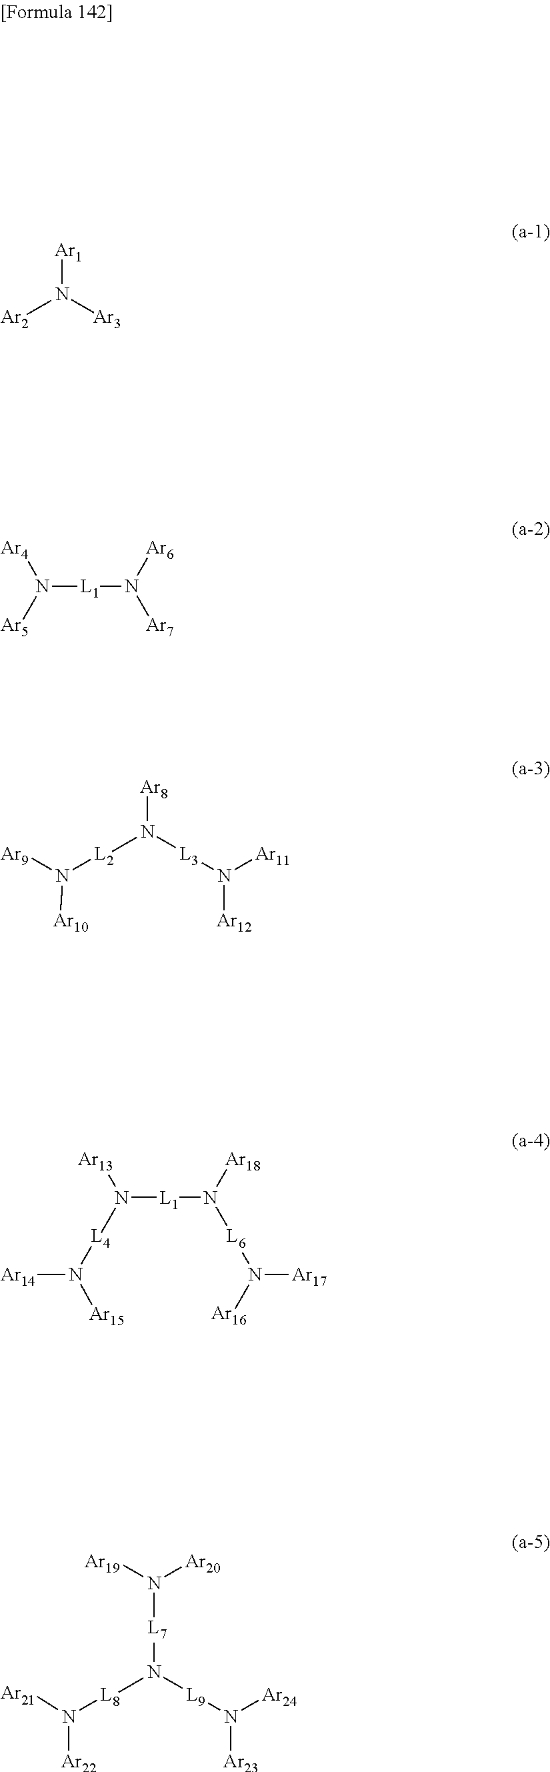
[Ar1]N([Ar3])[Ar2].[Ar8]N([L3]N([Ar12])[Ar11])[L2]N([Ar9])[Ar10].N([L1]N([Ar7])[Ar6])([Ar5])[Ar4].N([L1]N([L6]N([Ar17])[Ar16])[Ar18])([L4]N([Ar14])[Ar15])[Ar13].N([L7]N([L8]N([Ar22])[Ar21])[L9]N([Ar23])[Ar24])([Ar19])[Ar20]
